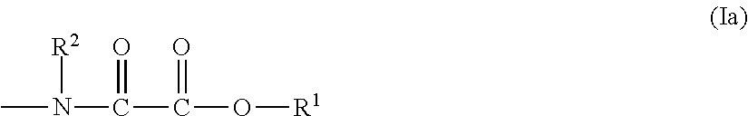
CN([R2])C(=O)C(=O)O[R1]
